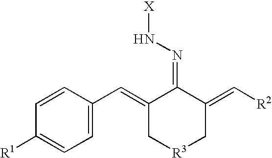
C1=CC(C=C2C[R3]CC(=C[R2])C2=NN[X])=CC=C1[R1]
